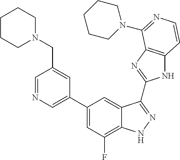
C1=C(C2=CC(F)=C3C(=C2)C(C2=NC4=C(N2)C=CN=C4N2CCCCC2)=NN3)C=C(CN2CCCCC2)C=N1
